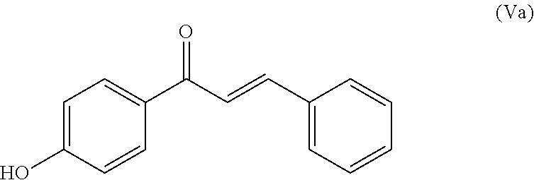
C1=C(O)C=CC(C(C=CC2=CC=CC=C2)=O)=C1
